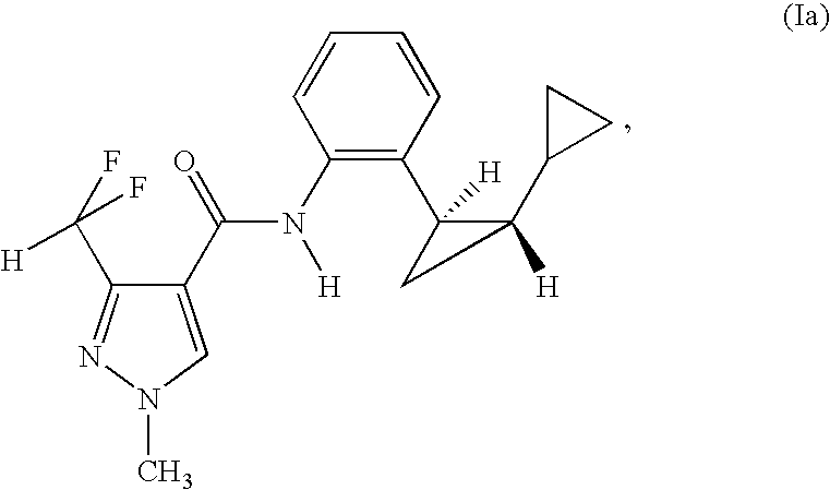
C1(C(=O)N([H])C2=C(C3([H])C(C4CC4)([H])C3)C=CC=C2)=CN(C)N=C1C(F)([H])F
